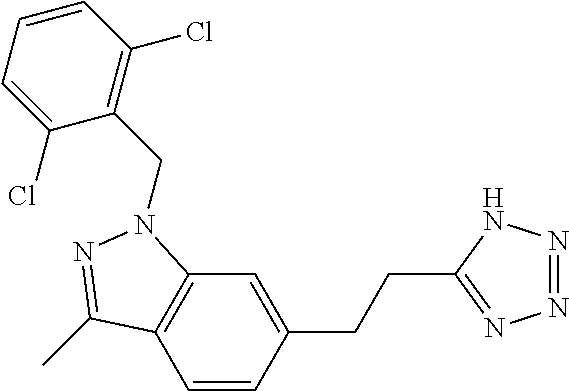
C1=CC(CCC2=NN=NN2)=CC2=C1C(C)=NN2CC1=C(Cl)C=CC=C1Cl
